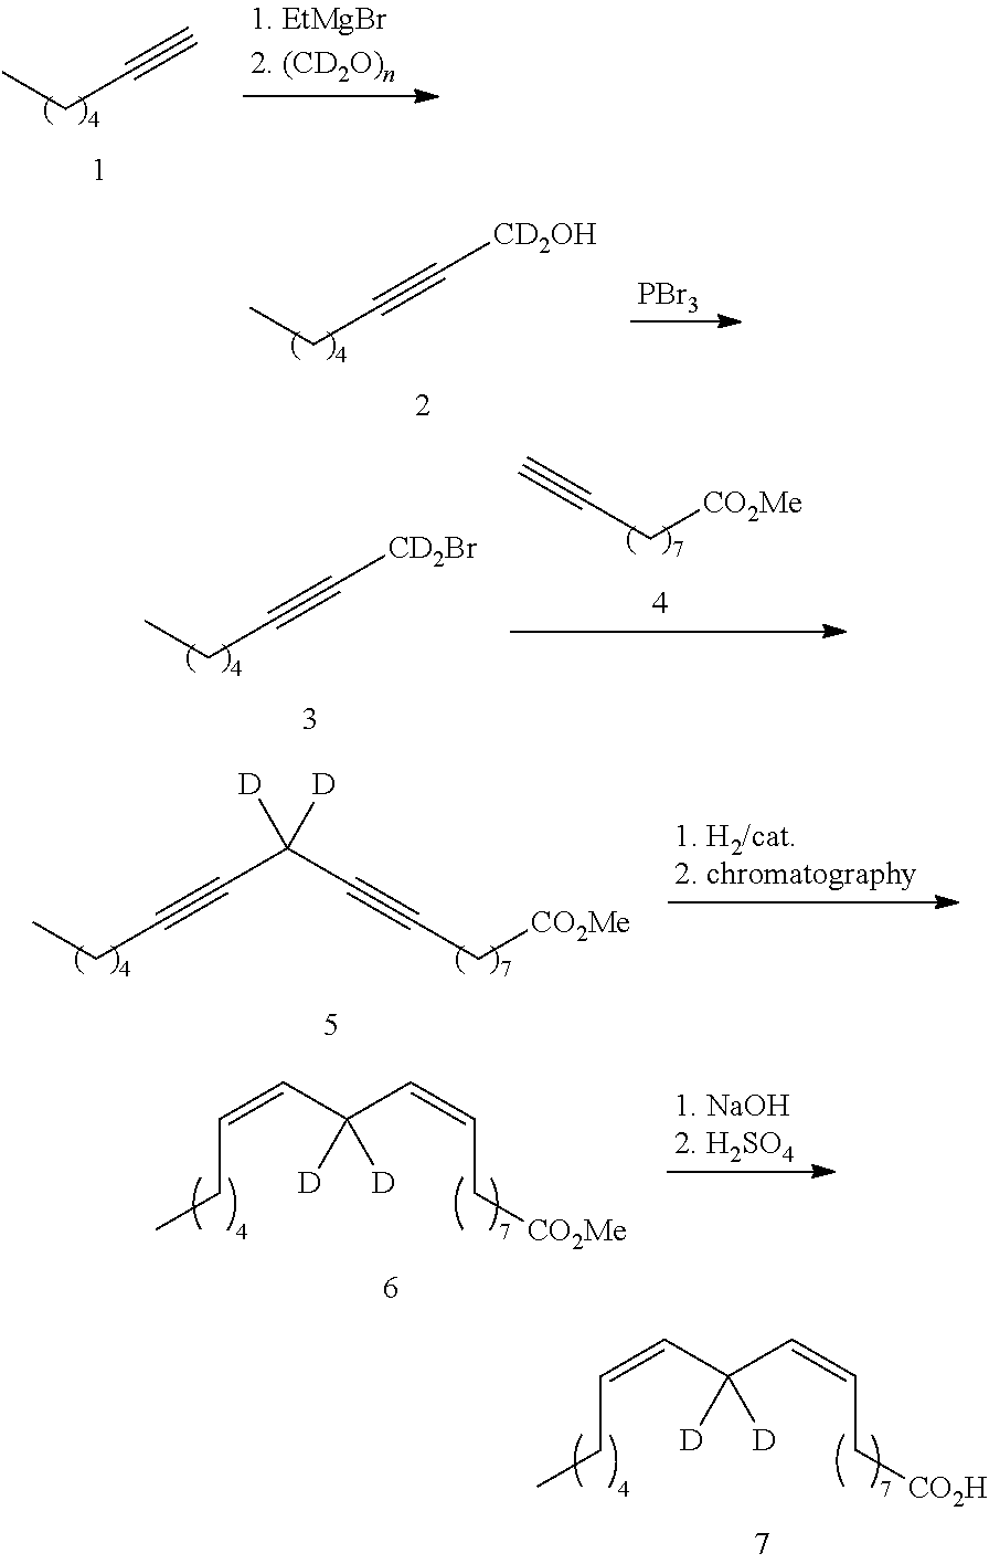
C(=CC(C=CC[CO2H])([D])[D])CC.C(C#C)C.C(C#C[CD2OH])C.[PBr3].C(C#C[CD2Br])C.C(C#C)[CO2Me].C(C#CC(C#CC[CO2Me])([D])[D])C.C(=CC(C=CC[CO2Me])([D])[D])CC
